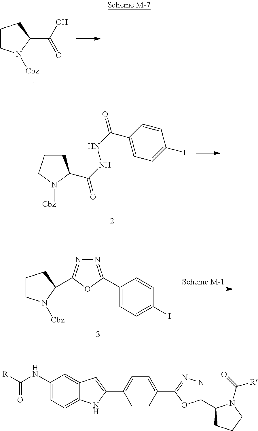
C1CN([Cbz])C(C(O)=O)C1.C1CCN([Cbz])C1C(NNC(=O)C1=CC=C(I)C=C1)=O.C1CN([Cbz])C(C2=NN=C(C3=CC=C(I)C=C3)O2)C1.C1(NC([R])=O)=CC=C2C(=C1)C=C(C1=CC=C(C3=NN=C(C4CCCN4C(=O)[R])O3)C=C1)N2
